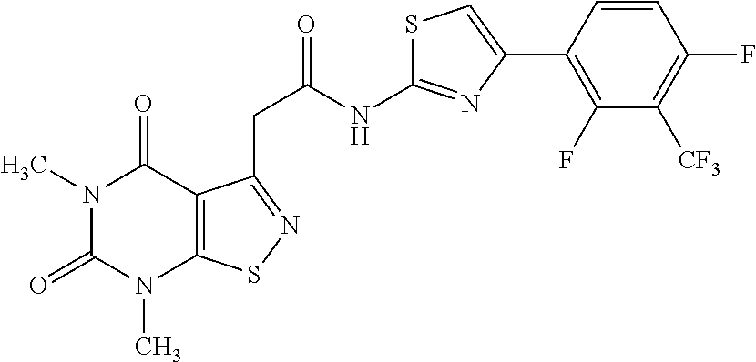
N1(C)C(=O)N(C)C2=C(C1=O)C(CC(=O)NC1=NC(C3=C(F)C([CF3])=C(F)C=C3)=CS1)=NS2
